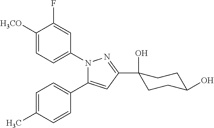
C1=C(C)C=CC(C2=CC(C3(O)CCC(O)CC3)=NN2C2=CC=C([H3CO])C(F)=C2)=C1
